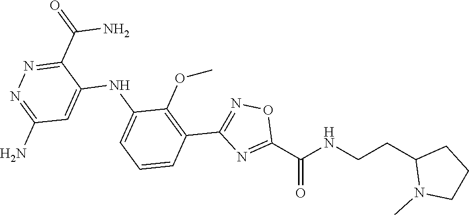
C1=CC=C(NC2=CC(N)=NN=C2C(N)=O)C(OC)=C1C1=NOC(C(NCCC2N(C)CCC2)=O)=N1
